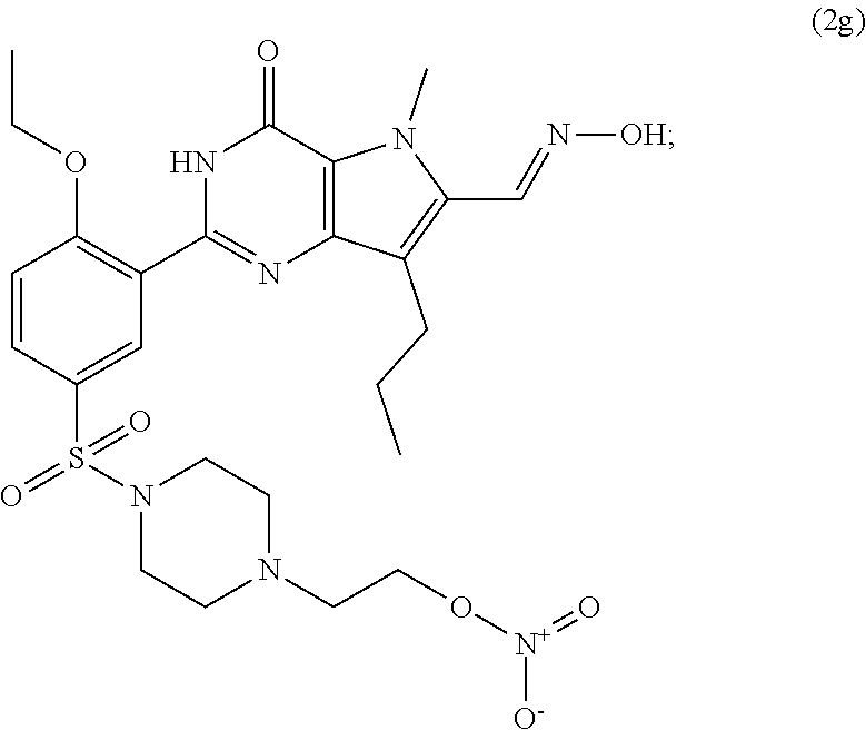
N1C(C2=C(OCC)C=CC(S(N3CCN(CCO[N+](=O)[O-])CC3)(=O)=O)=C2)=NC2=C(C1=O)N(C)C(C=N[OH])=C2CCC
